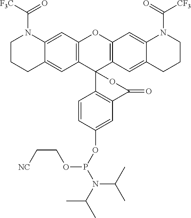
C12=C(C=C3C(=C1)CCCN3C([F3C])=O)OC1=C(C23C2=C(C=C(OP(N(C(C)C)C(C)C)OCC[NC])C=C2)C(=O)O3)C=C2C(=C1)N(C(=O)[CF3])CCC2
